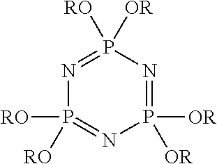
P1([OR])([OR])=NP([OR])([RO])=NP([RO])([RO])=N1
